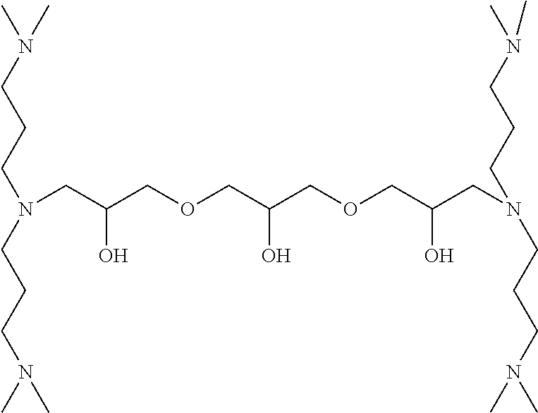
C(O)(COCC(O)COCC(O)CN(CCCN(C)C)CCCN(C)C)CN(CCCN(C)C)CCCN(C)C
